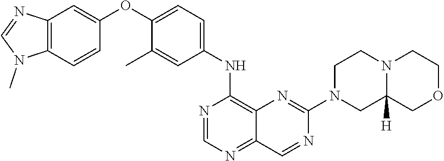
C1=NC(NC2=CC=C(OC3=CC4=C(N(C)C=N4)C=C3)C(C)=C2)=C2N=C(N3CCN4C([H])(C3)COCC4)N=CC2=N1
